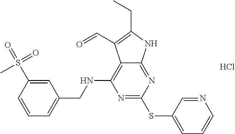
N1=C(SC2=CC=CN=C2)N=C2C(=C1NCC1=CC=CC(S(=O)(=O)C)=C1)C(C=O)=C(CC)N2.Cl
